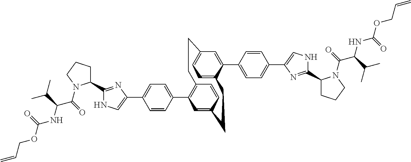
C1(C2=CC=C(C3=CNC(C4CCCN4C(C(NC(OCC=C)=O)C(C)C)=O)=N3)C=C2)=C2C=CC(=C1)CCC1=CC=C(C=C1C1=CC=C(C3=CNC(C4CCCN4C(C(NC(OCC=C)=O)C(C)C)=O)=N3)C=C1)CC2
